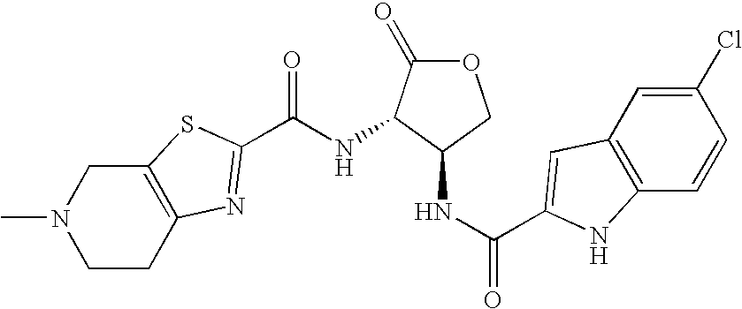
N(C(=O)C1=NC2=C(CN(C)CC2)S1)C1C(=O)OCC1NC(=O)C1=CC2=C(C=CC(Cl)=C2)N1
